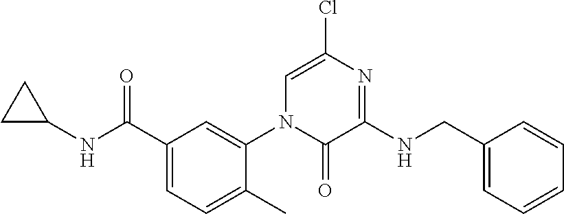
C1C(NC(C2=CC=C(C)C(N3C(=O)C(NCC4=CC=CC=C4)=NC(Cl)=C3)=C2)=O)C1
